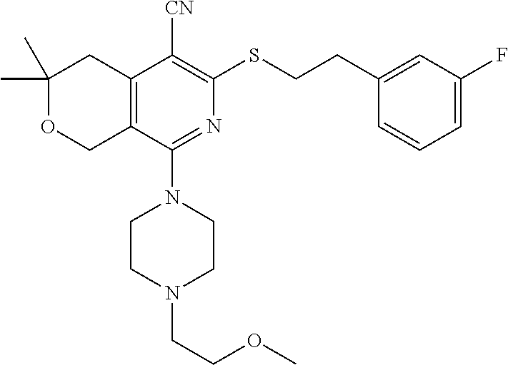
C1(C)(C)OCC2=C(C1)C([CN])=C(SCCC1=CC(F)=CC=C1)N=C2N1CCN(CCOC)CC1
